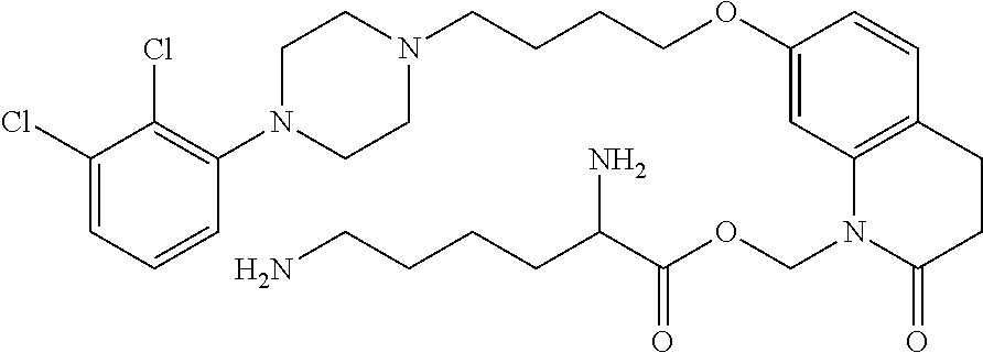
C1(Cl)=CC=CC(N2CCN(CCCCOC3=CC4=C(C=C3)CCC(=O)N4COC(=O)C(CCCCN)N)CC2)=C1Cl
